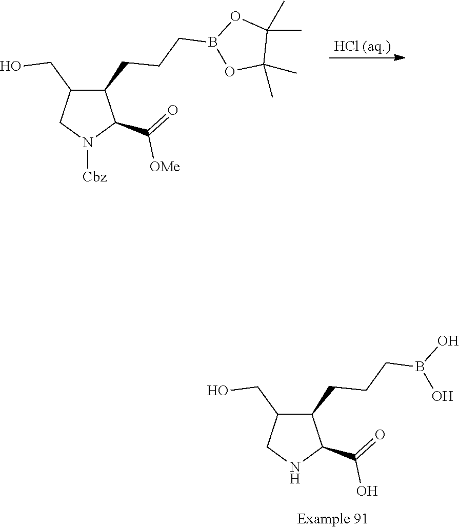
C1(CCCB(O)O)C(CO)CNC1C(=O)O.[HCl (aq.)].C1(CCCB2OC(C)(C)C(C)(C)O2)C(CO)CN([Cbz])C1C(=O)[OMe]
